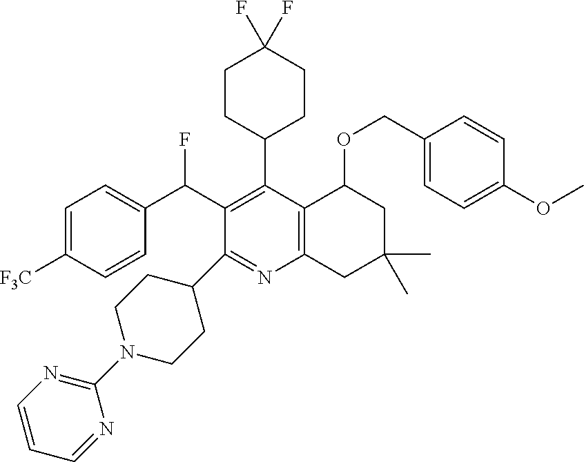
FC(C1=C(C2CCC(F)(F)CC2)C2=C(N=C1C1CCN(C3=NC=CC=N3)CC1)CC(C)(C)CC2OCC1=CC=C(OC)C=C1)C1=CC=C([F3C])C=C1
